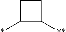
C1(*)C([**])CC1
